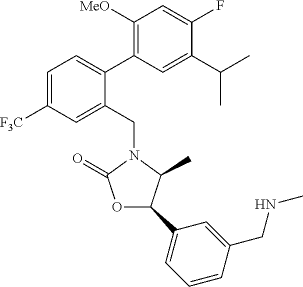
C1(C(C)C)=CC(C2=CC=C([F3C])C=C2CN2C(C)C(C3=CC=CC(CNC)=C3)OC2=O)=C([MeO])C=C1F
